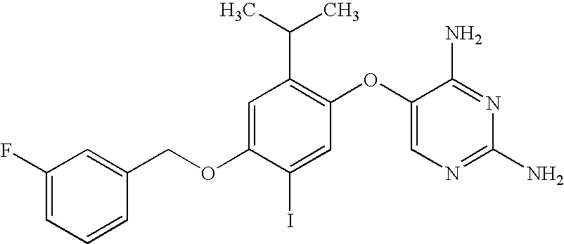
C1=C(OCC2=CC(F)=CC=C2)C(I)=CC(OC2=CN=C(N)N=C2N)=C1C(C)C
